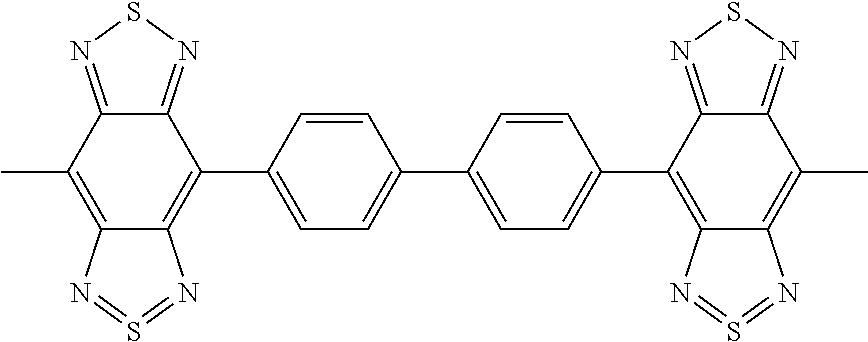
C1(C2=C3C(=C(C)C4=NSN=C24)N=S=N3)=CC=C(C2=CC=C(C3=C4C(=C(C)C5=NSN=C35)N=S=N4)C=C2)C=C1
